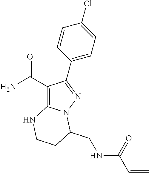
C1(C(N)=O)=C2N(N=C1C1=CC=C(Cl)C=C1)C(CNC(C=C)=O)CCN2
